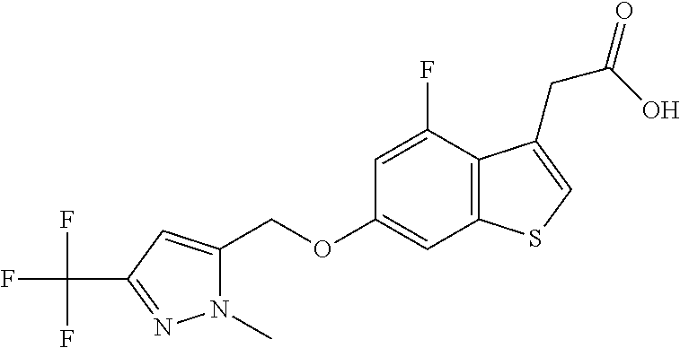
C(OC1=CC2=C(C(F)=C1)C(CC(=O)O)=CS2)C1=CC(C(F)(F)F)=NN1C
